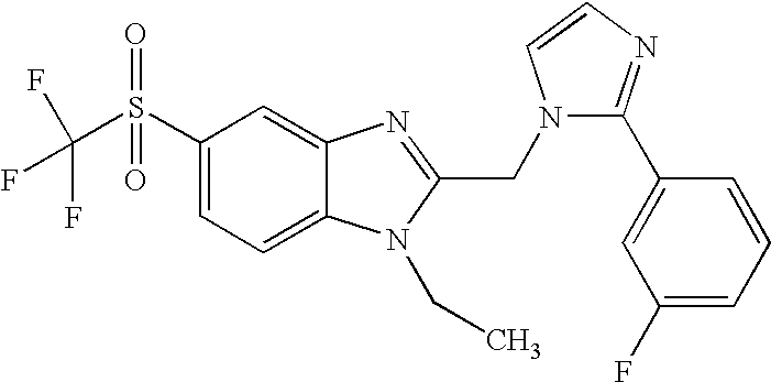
C1(S(C(F)(F)F)(=O)=O)=CC=C2C(=C1)N=C(CN1C(C3=CC(F)=CC=C3)=NC=C1)N2CC
